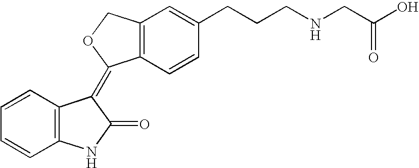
C1=CC=CC2=C1C(=C1C3=C(C=C(CCCNCC(O)=O)C=C3)CO1)C(=O)N2
